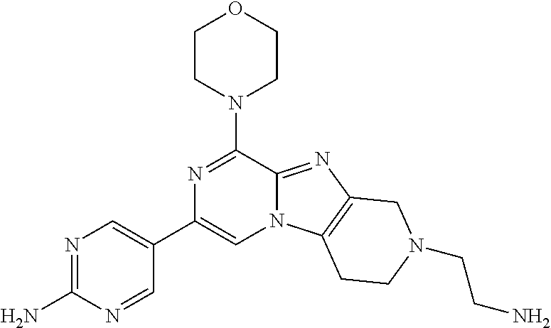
N1=C(N2CCOCC2)C2=NC3=C(N2C=C1C1=CN=C(N)N=C1)CCN(CCN)C3
